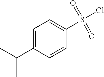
C1(S(Cl)(=O)=O)=CC=C(C(C)C)C=C1
